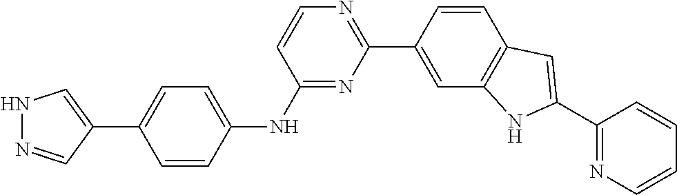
N1=C(NC2=CC=C(C3=CNN=C3)C=C2)C=CN=C1C1=CC2=C(C=C1)C=C(C1=NC=CC=C1)N2
